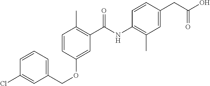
C1(COC2=CC(C(NC3=C(C)C=C(CC(O)=O)C=C3)=O)=C(C)C=C2)=CC=CC(Cl)=C1
